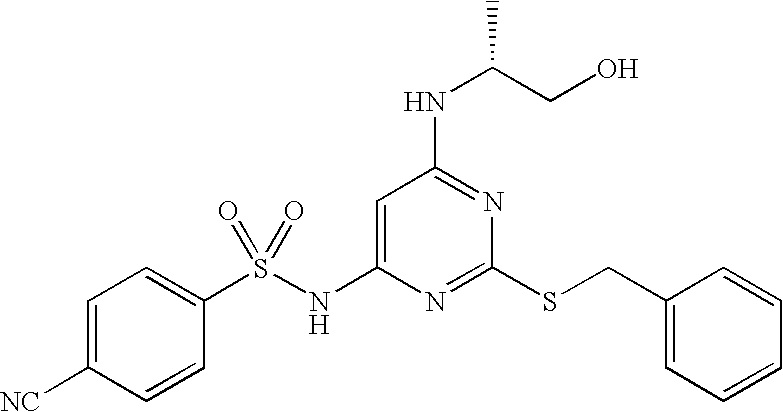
C1=C(NS(C2=CC=C([NC])C=C2)(=O)=O)N=C(SCC2=CC=CC=C2)N=C1NC(CO)C
